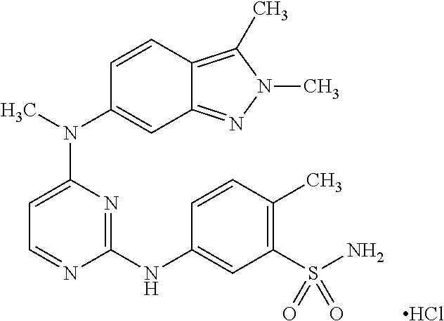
C1=CC2=C(C)N(C)N=C2C=C1N(C1=CC=NC(NC2=CC(S(N)(=O)=O)=C(C)C=C2)=N1)C.Cl
